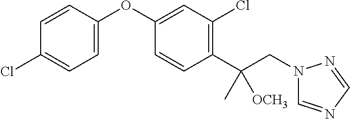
C1=C(OC2=CC(Cl)=C(C(CN3C=NC=N3)(C)[OCH3])C=C2)C=CC(Cl)=C1
